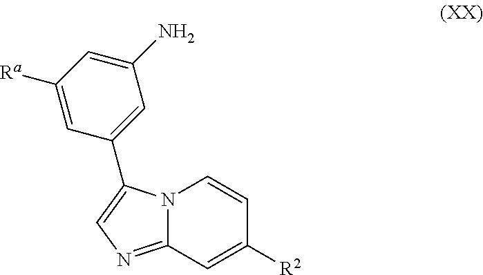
N12C(=NC=C1C1=CC(N)=CC([Ra])=C1)C=C([R2])C=C2
